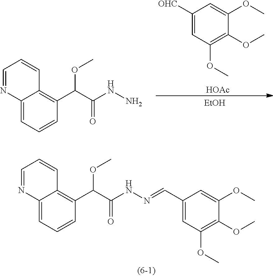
C12=CC=CC(C(OC)C(=O)NN=CC3=CC(OC)=C(OC)C(OC)=C3)=C1C=CC=N2.C1([OHC])=CC(OC)=C(OC)C(OC)=C1.[HOAc].[EtOH].C12=CC=CC(C(OC)C(=O)NN)=C1C=CC=N2
